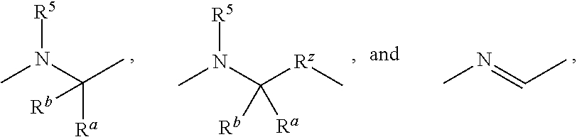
N(=CC)C.CN(C([Rz]C)([Ra])[Rb])[R5].CN(C(C)([Ra])[Rb])[R5]
